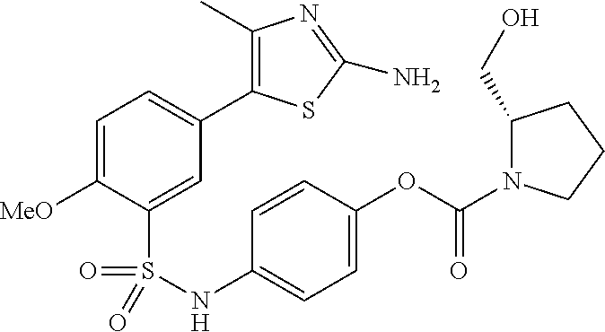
C1=C([MeO])C(S(=O)(=O)NC2=CC=C(OC(=O)N3C(CO)CCC3)C=C2)=CC(C2=C(C)N=C(N)S2)=C1
